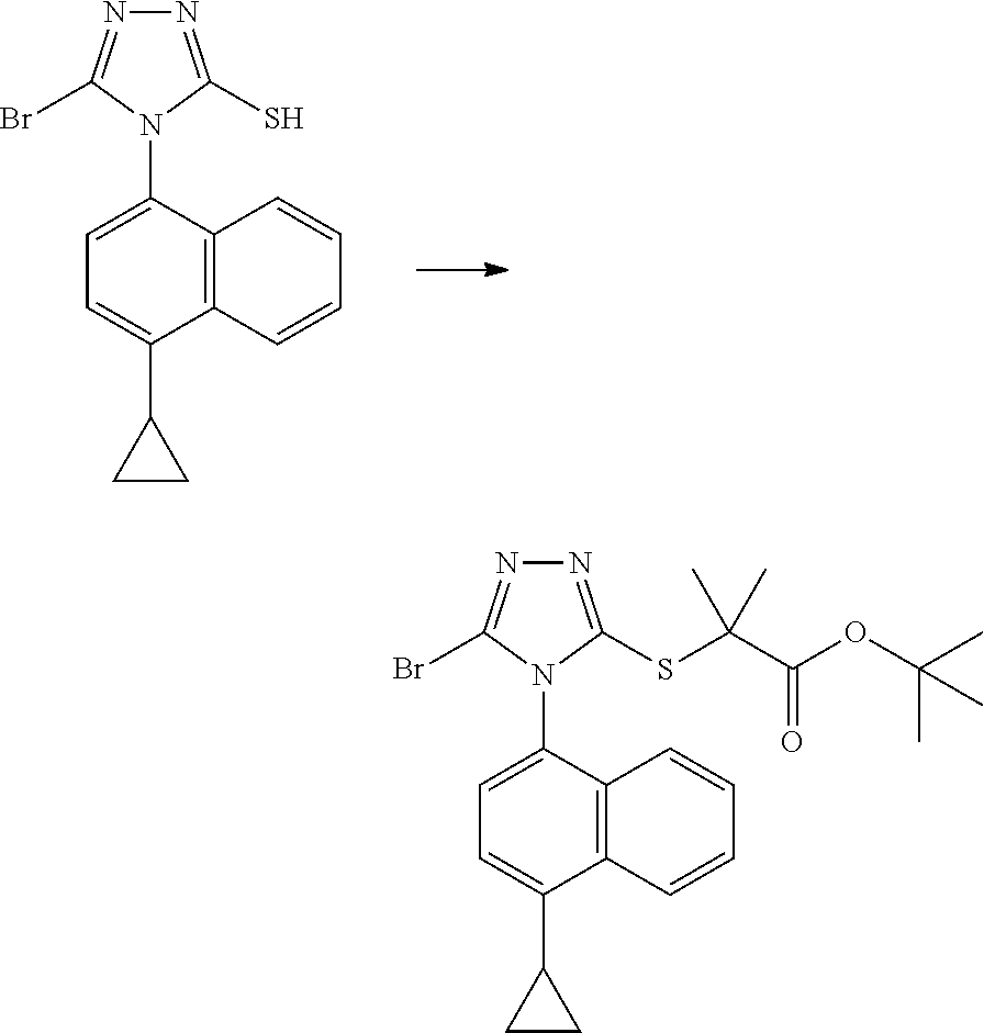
N1=C(S)N(C2=CC=C(C3CC3)C3=C2C=CC=C3)C(Br)=N1.N1=C(SC(C(OC(C)(C)C)=O)(C)C)N(C2=CC=C(C3CC3)C3=C2C=CC=C3)C(Br)=N1
